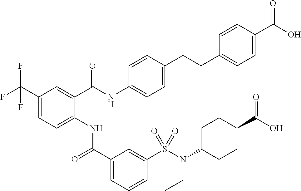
C1(C(F)(F)F)=CC=C(NC(C2=CC=CC(S(N(CC)C3CCC(C(=O)O)CC3)(=O)=O)=C2)=O)C(C(NC2=CC=C(CCC3=CC=C(C(O)=O)C=C3)C=C2)=O)=C1
